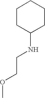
C1CC(NCCOC)CCC1
